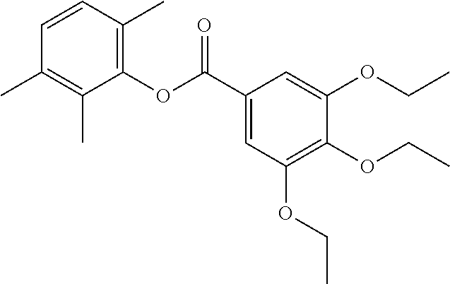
C1(OC(C2=CC(OCC)=C(OCC)C(OCC)=C2)=O)=C(C)C=CC(C)=C1C
